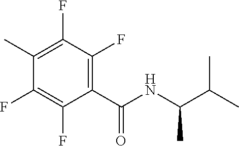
C1(F)=C(F)C(C(=O)NC(C)C(C)C)=C(F)C(F)=C1C
